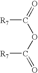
[R7]C(=O)OC(=O)[R7]
